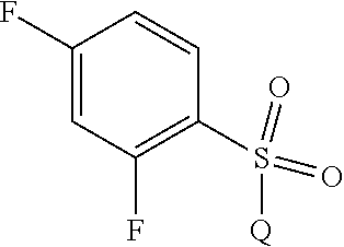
C1(F)=CC(F)=C(S(=O)(=O)[Q])C=C1
